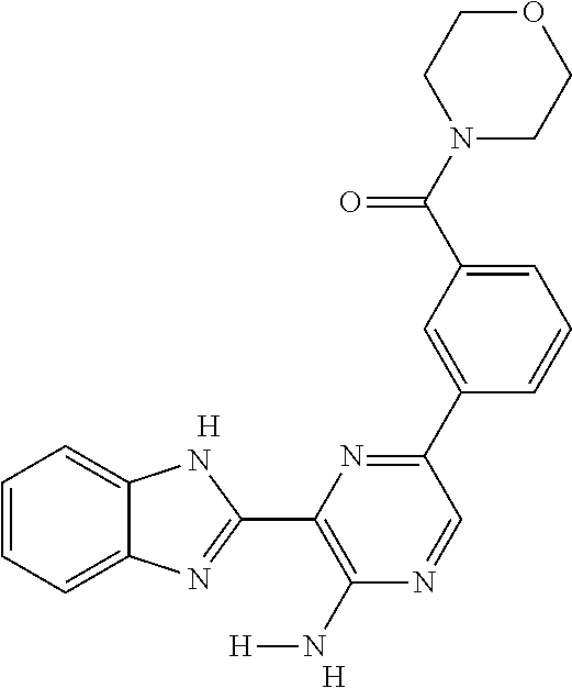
C1=CC=C2C(=C1)NC(C1=C(N[H])N=CC(C3=CC(C(N4CCOCC4)=O)=CC=C3)=N1)=N2.[H].[H]
